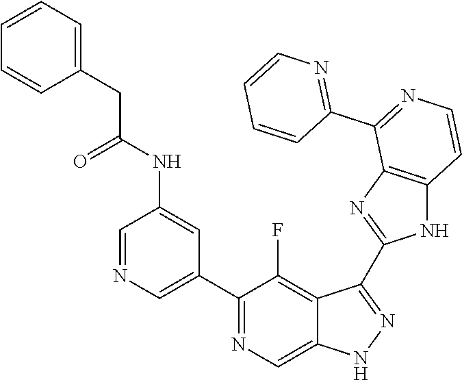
C1=NC=C(C2=NC=C3C(=C2F)C(C2=NC4=C(N2)C=CN=C4C2=NC=CC=C2)=NN3)C=C1NC(CC1=CC=CC=C1)=O
